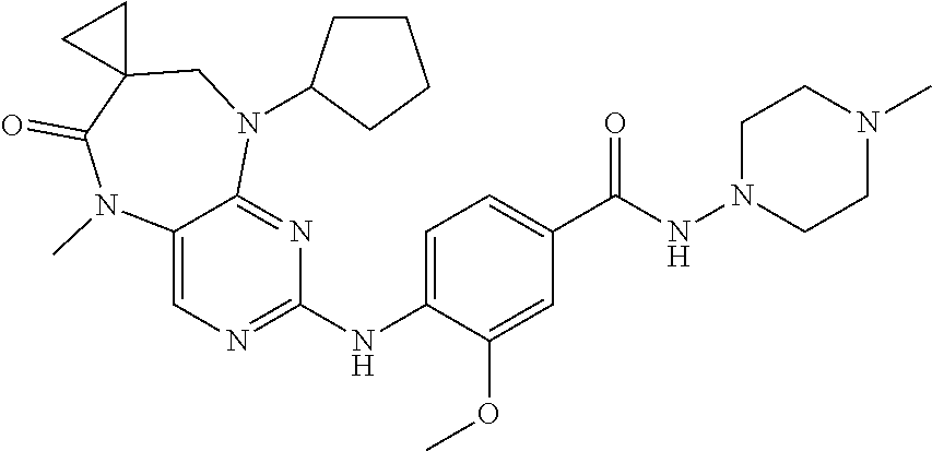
C12=CN=C(NC3=CC=C(C(NN4CCN(C)CC4)=O)C=C3OC)N=C1N(C1CCCC1)CC1(C(=O)N2C)CC1
